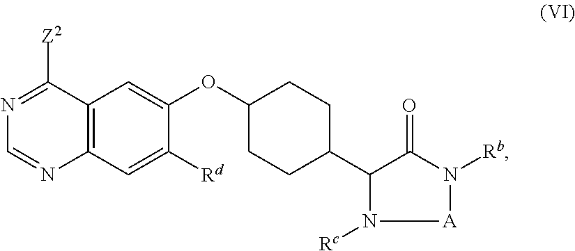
N1=C([Z2])C2=C(N=C1)C=C([Rd])C(OC1CCC(C3N([Rc])[A]N([Rb])C3=O)CC1)=C2
